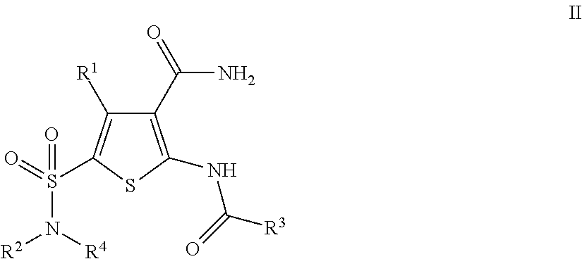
C1(C(=O)N)=C(NC(=O)[R3])SC(S(N([R2])[R4])(=O)=O)=C1[R1]
